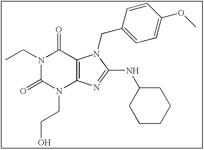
CCN1C(=O)N(CCO)C2=C(C1=O)N(CC1=CC=C(OC)C=C1)C(NC1CCCCC1)=N2
